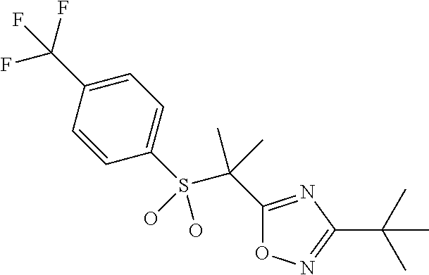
C1(S(C(C)(C)C2=NC(C(C)(C)C)=NO2)(O)O)=CC=C(C(F)(F)F)C=C1
